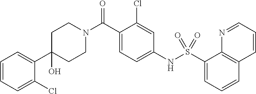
C1(O)(C2=CC=CC=C2Cl)CCN(C(C2=CC=C(NS(C3=CC=CC4=C3N=CC=C4)(=O)=O)C=C2Cl)=O)CC1
